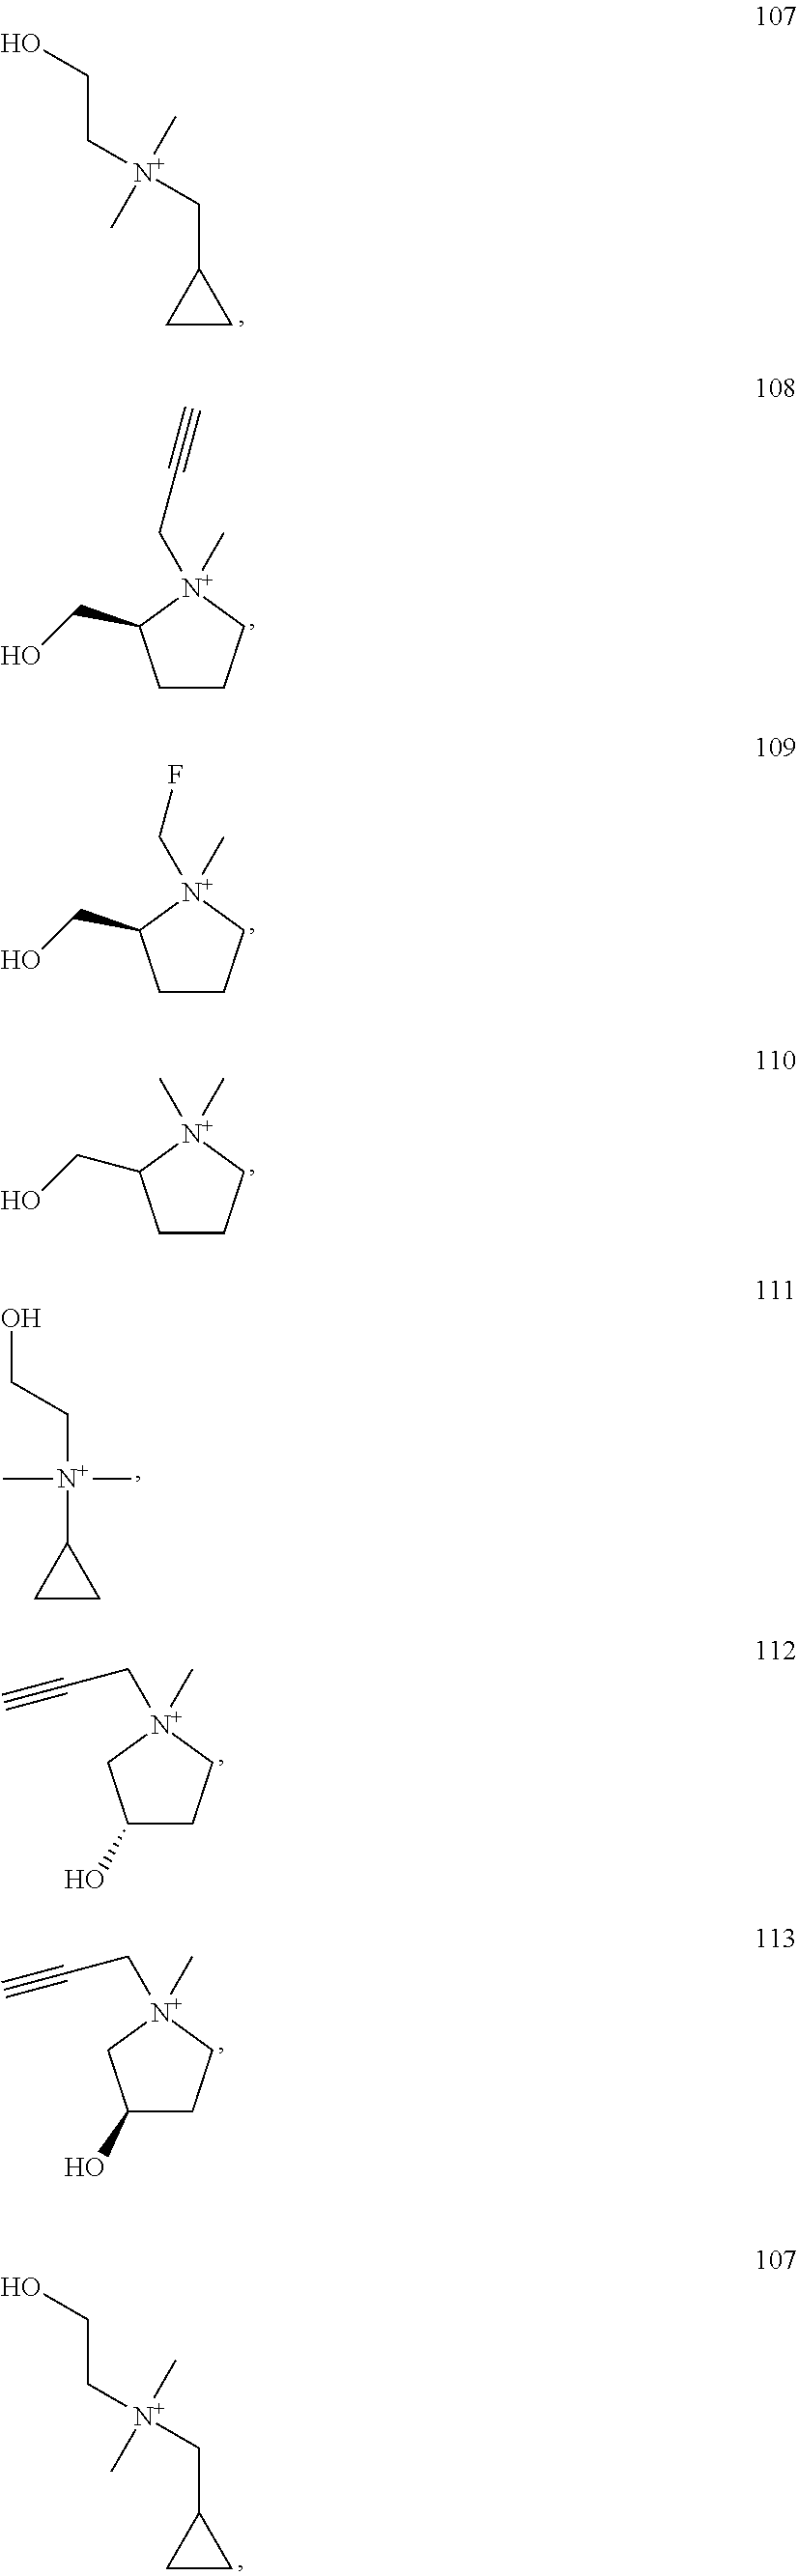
OCC[N+](C)(C)CC1CC1.C1CC[N+](CC#C)(C)C1CO.C1CC[N+](CF)(C)C1CO.C1CC[N+](C)(C)C1CO.C1(O)CC[N+](CC#C)(C)C1.C1(O)CC[N+](CC#C)(C)C1.OCC[N+](C)(C)C1CC1.OCC[N+](C)(C)CC1CC1
